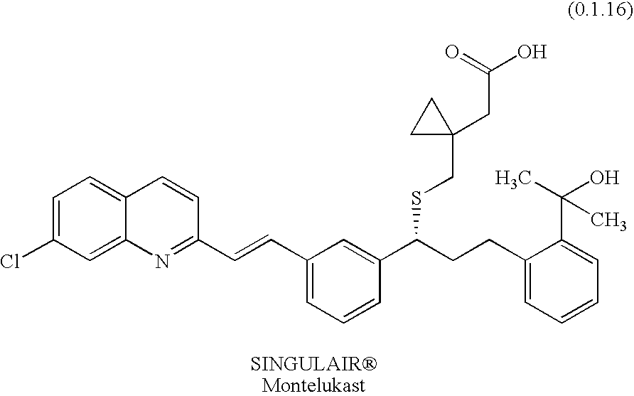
C1=C(Cl)C=C2C(=C1)C=CC(C=CC1=CC=CC(C(CCC3=CC=CC=C3C(C)(O)C)SCC3(CC(O)=O)CC3)=C1)=N2
